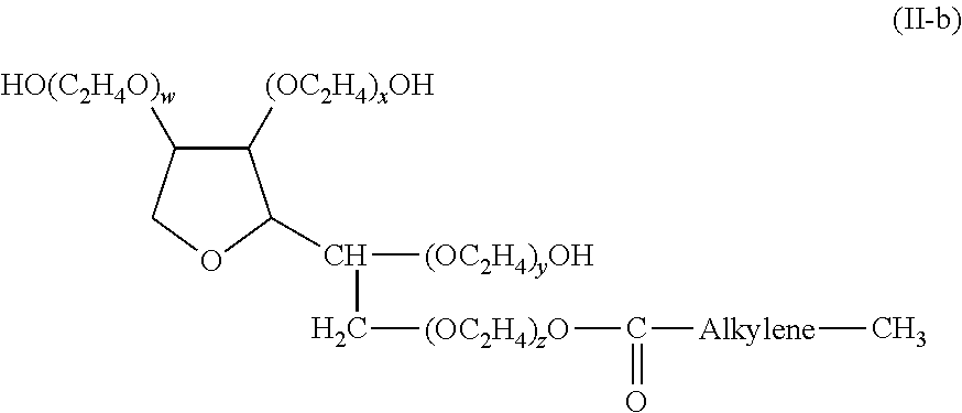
C1([(OC2H4)xOH])C([HO(C2H4O)w])COC1C([(OC2H4)yOH])C[(OC2H4)zO]C([Alkylene]C)=O
